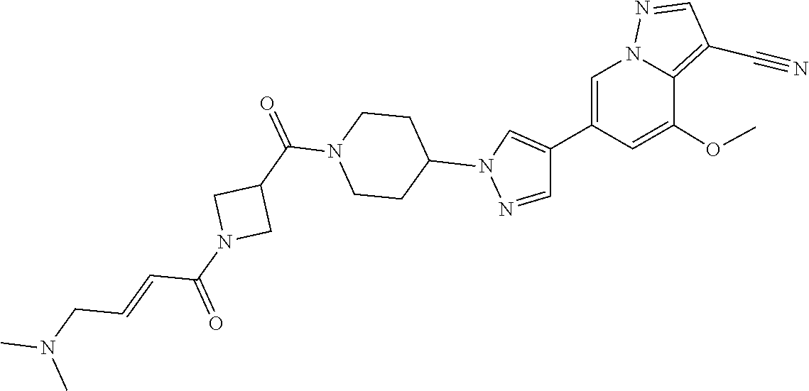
C(N1CC(C(N2CCC(N3C=C(C4=CN5N=CC(C#N)=C5C(OC)=C4)C=N3)CC2)=O)C1)(=O)C=CCN(C)C
